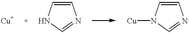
C1=CNC=N1.C1=CN([Cu])C=N1
